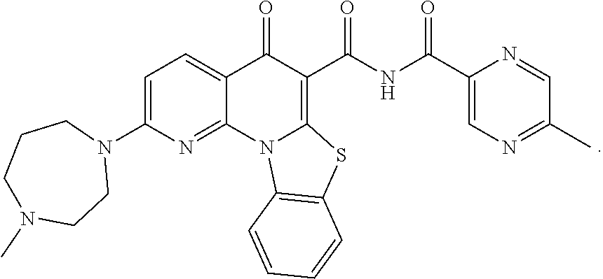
C1=C(N2CCCN(C)CC2)N=C2C(=C1)C(=O)C(C(NC(C1=CN=C(C)C=N1)=O)=O)=C1N2C2=C(S1)C=CC=C2
